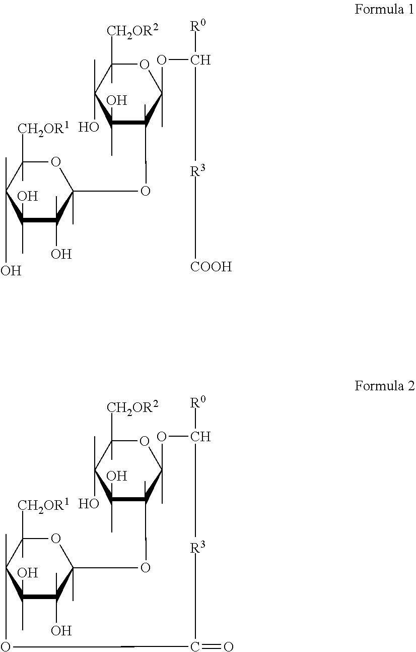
O1C([CH2OR1])(C)C(C)(O)C(C)(O)C(O)(C)C1(OC1(C)C(C)(O)C(C)(O)C([CH2OR2])(C)OC1(OC([R0])[R3][COOH])C)C.O1C([CH2OR1])(C)C2(C)C(C)(O)C(O)(C)C1(C)OC1(C)C(C)(O)C(C)(O)C([CH2OR2])(C)OC1(C)OC([R0])[R3]C(=O)O2
